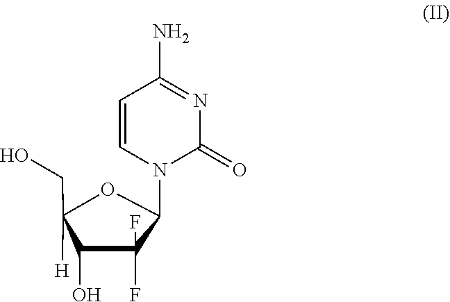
C1=CN(C2C(F)(F)C(O)C([H])(CO)O2)C(=O)N=C1N
